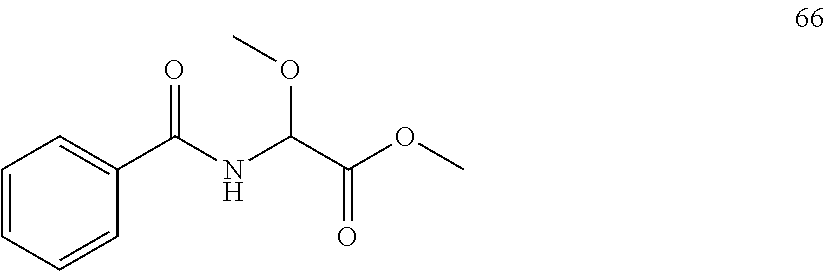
C1=CC=CC(C(NC(OC)C(=O)OC)=O)=C1
